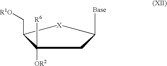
C1([OR2])([R6])C(C[R1O])[X]C([Base])C1
